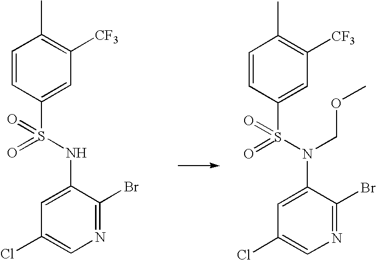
C1=CC(S(=O)(=O)NC2=CC(Cl)=CN=C2Br)=CC([CF3])=C1C.C1=CC(S(=O)(=O)N(C2=CC(Cl)=CN=C2Br)COC)=CC([CF3])=C1C
